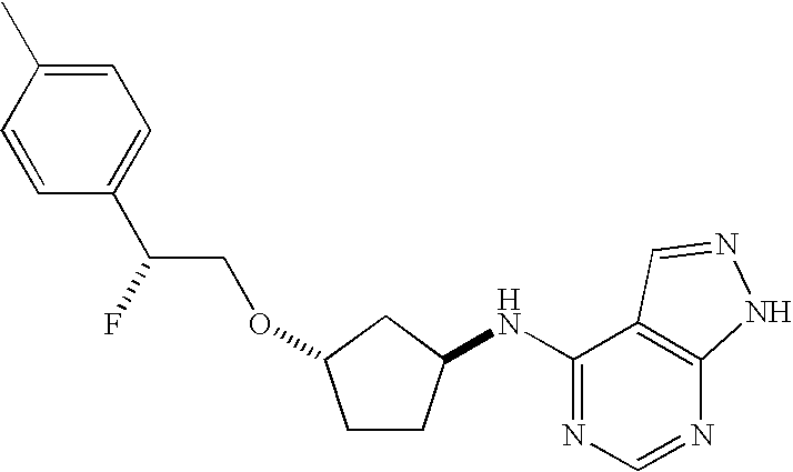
O(CC(C1=CC=C(C)C=C1)F)C1CCC(NC2=NC=NC3=C2C=NN3)C1
